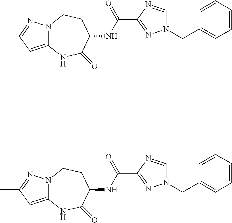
C12=CC(C)=NN1CCC(NC(C1=NN(CC3=CC=CC=C3)C=N1)=O)C(=O)N2.C12=CC(C)=NN1CCC(NC(C1=NN(CC3=CC=CC=C3)C=N1)=O)C(=O)N2
